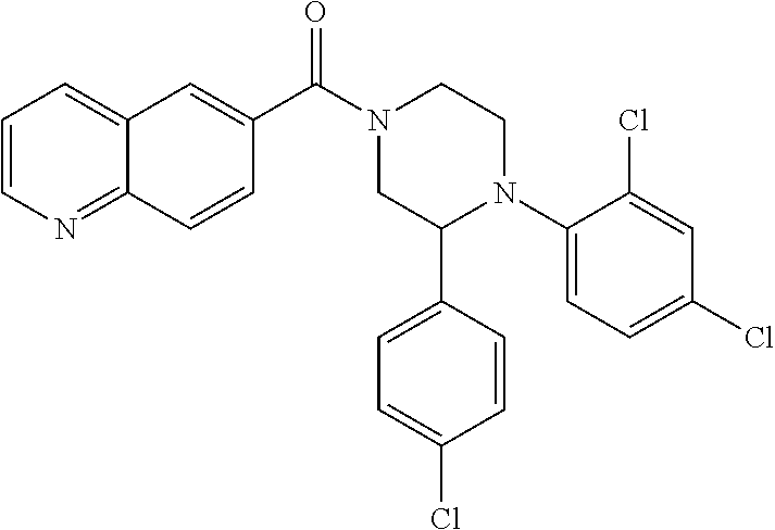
C1=CN=C2C(=C1)C=C(C(N1CC(C3=CC=C(Cl)C=C3)N(C3=CC=C(Cl)C=C3Cl)CC1)=O)C=C2
